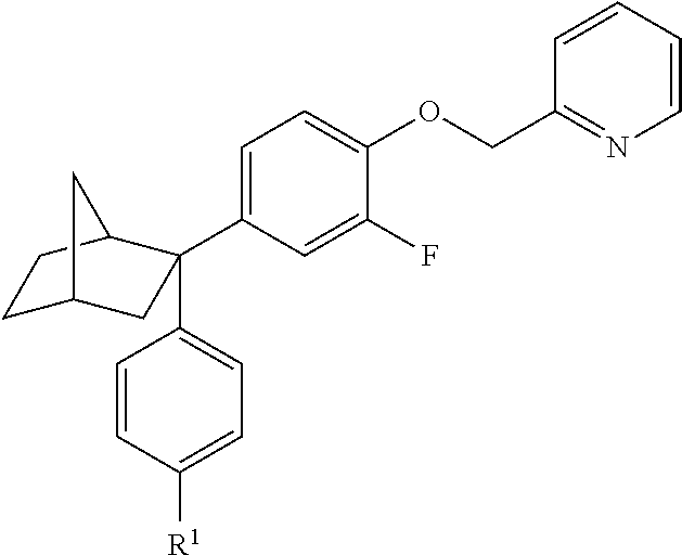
C1C2CC(C3=CC=C(OCC4=NC=CC=C4)C(F)=C3)(C3=CC=C([R1])C=C3)C(C1)C2
